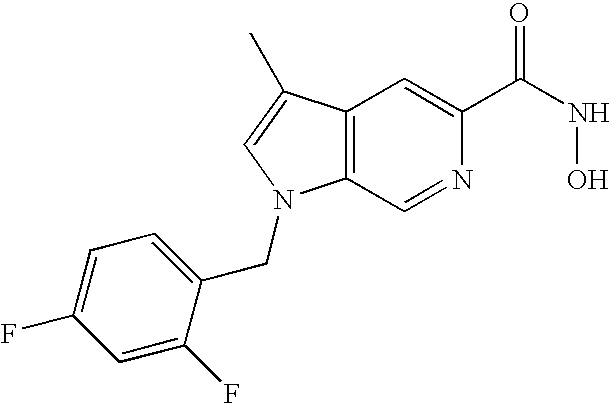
C12=C(C(C)=CN1CC1=CC=C(F)C=C1F)C=C(C(NO)=O)N=C2
